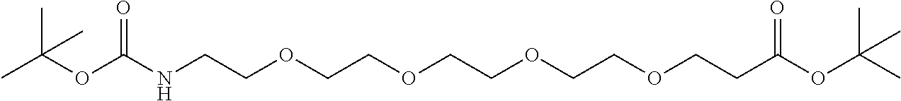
N(CCOCCOCCOCCOCCC(OC(C)(C)C)=O)C(OC(C)(C)C)=O
